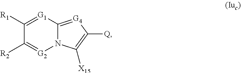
C1([R1])=[G1]C2=[G4]C([Q])=C([X15])N2[G2]=C1[R2]
